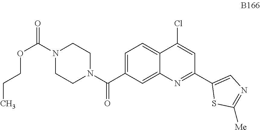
C1=C(C(N2CCN(C(=O)OCCC)CC2)=O)C=C2C(=C1)C(Cl)=CC(C1=CN=C([Me])S1)=N2
